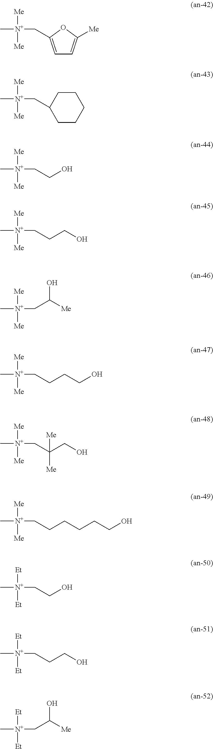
C1=C(C[N+]([Me])([Me])C)OC([Me])=C1.C1CCCCC1C[N+]([Me])([Me])C.[Me][N+](CCO)([Me])C.[Me][N+](CCCO)([Me])C.[Me][N+](CC([Me])O)([Me])C.[Me][N+](CCCCO)([Me])C.[Me][N+](CC(CO)([Me])[Me])([Me])C.[Me][N+](CCCCCCO)([Me])C.[Et][N+](CCO)([Et])C.[Et][N+](CCCO)([Et])C.[Et][N+](CC([Me])O)([Et])C
